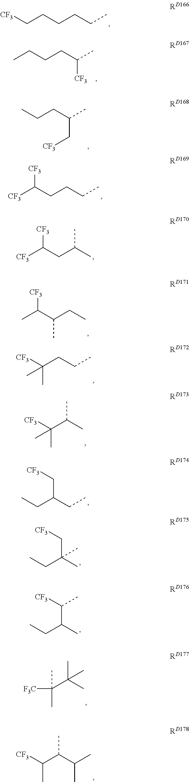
C(CCC[CF3])CC.C(CCC)C(C)[CF3].C(CC)C(C)C[CF3].C(CC([CF3])[CF3])CC.C(C([CF3])[CF3])C(C)C.C(C(C)[CF3])(CC)C.C(C([CF3])(C)C)CC.C([CF3])(C(C)C)(C)C.C(CC)(CC)C[CF3].C(C)C(C)(C)C[CF3].C(C)C(C)C([CF3])C.C([F3C])(C(C)(C)C)(C)C.C(C([CF3])C)(C(C)C)C
